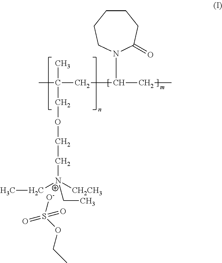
CC(CC(N1C(=O)CCCCC1)CC)(C)COCC[N+]([CH2CH3])(CC)CC.O=S(=O)([O-])OCC
